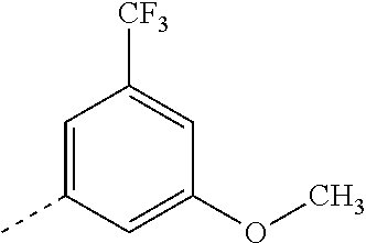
C1=C(C)C=C(OC)C=C1[CF3]
